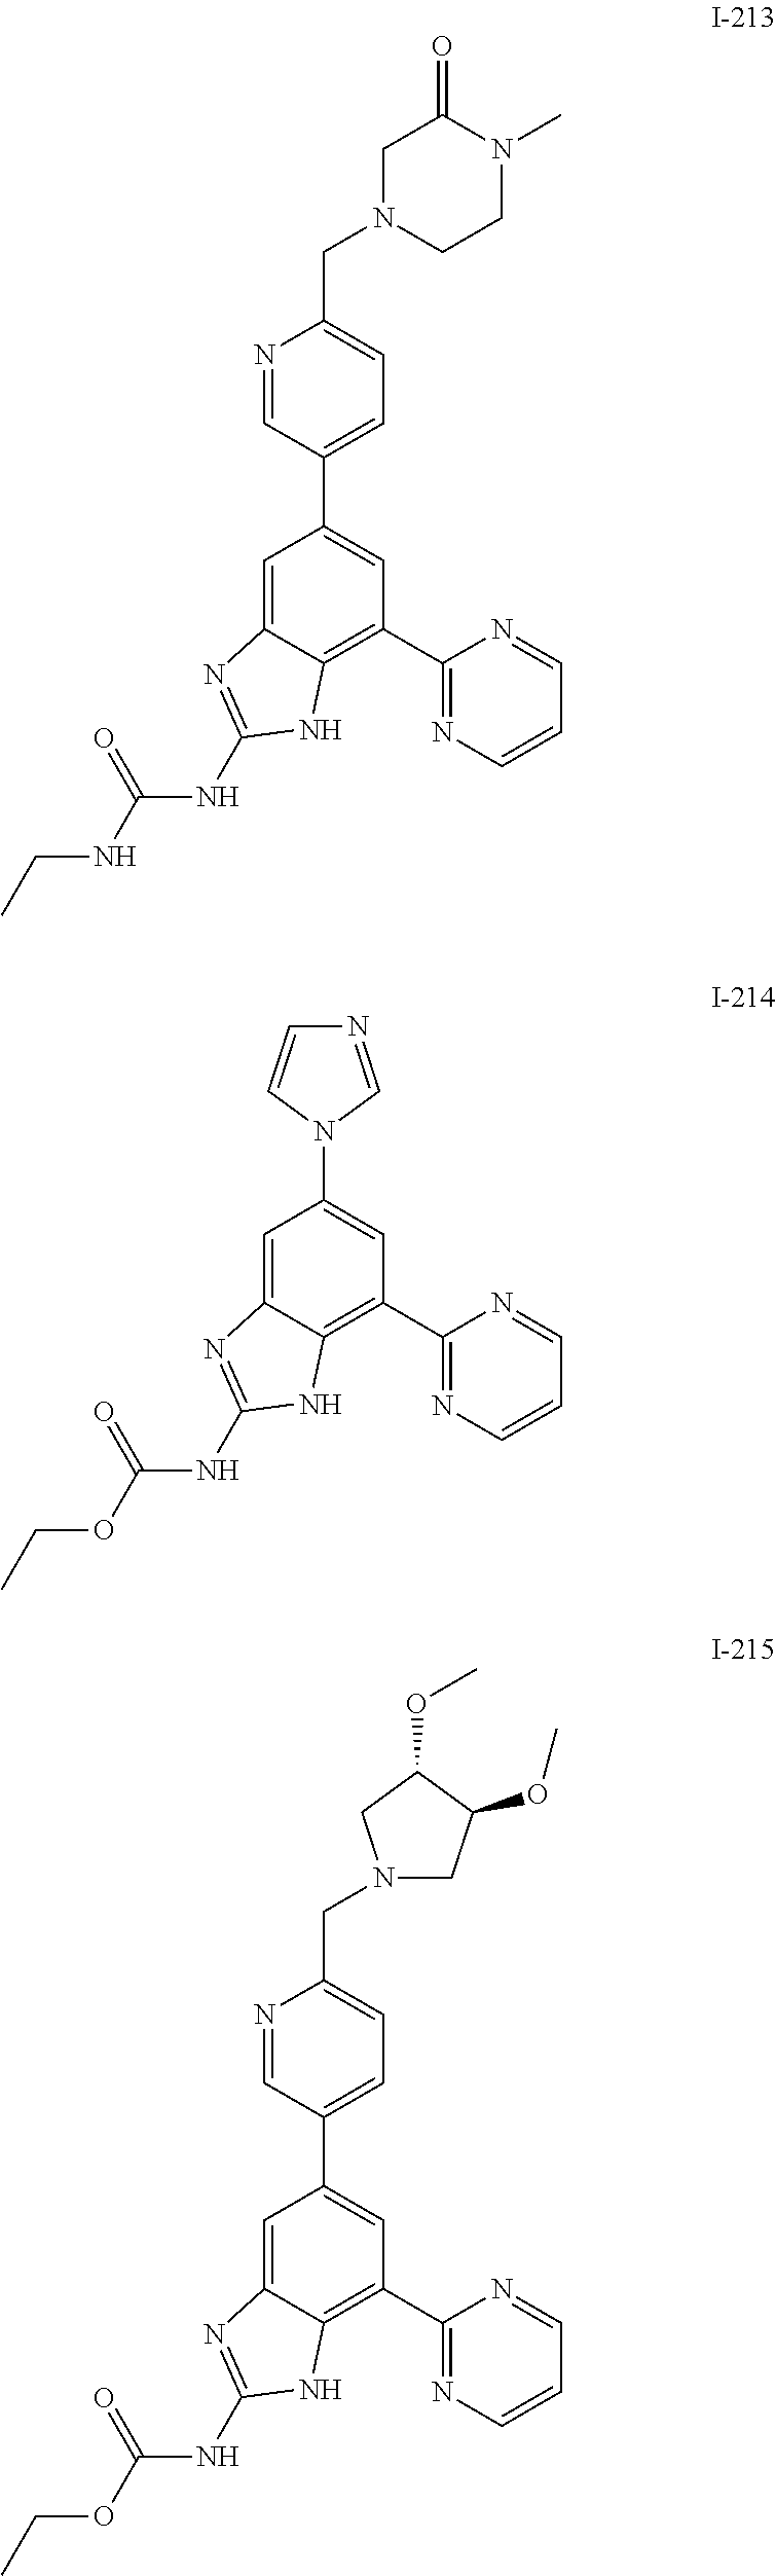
C1=C2C(=C(C3=NC=CC=N3)C=C1C1=CC=C(CN3CCN(C)C(=O)C3)N=C1)NC(NC(NCC)=O)=N2.C1=C2C(=C(C3=NC=CC=N3)C=C1N1C=NC=C1)NC(NC(OCC)=O)=N2.C1=C2C(=C(C3=NC=CC=N3)C=C1C1=CC=C(CN3CC(OC)C(OC)C3)N=C1)NC(NC(OCC)=O)=N2
